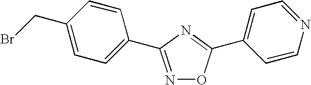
N1=C(C2=CC=C(CBr)C=C2)N=C(C2=CC=NC=C2)O1
